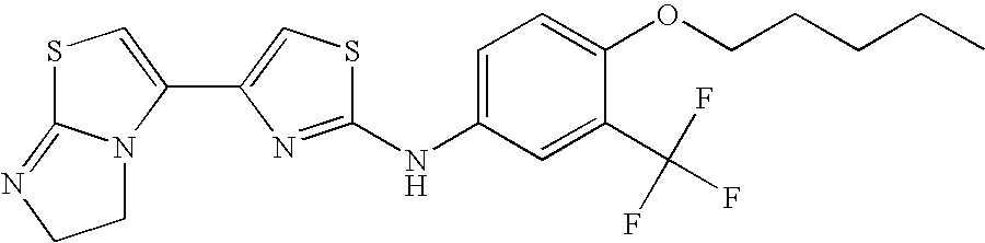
S1C2=NCCN2C(C2=CSC(NC3=CC=C(OCCCCC)C(C(F)(F)F)=C3)=N2)=C1
